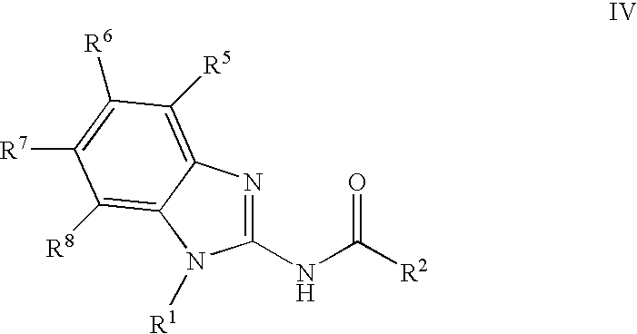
C1(NC([R2])=O)=NC2=C([R5])C([R6])=C([R7])C([R8])=C2N1[R1]
